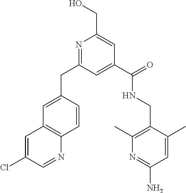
C(C1=CC(C(NCC2=C(C)N=C(N)C=C2C)=O)=CC(CC2=CC3=C(C=C2)N=CC(Cl)=C3)=N1)O
